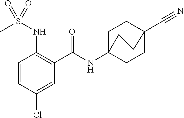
C1=CC(Cl)=CC(C(=O)NC23CCC(C#N)(CC2)CC3)=C1NS(C)(=O)=O
